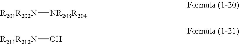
[R201R202N][NR203R204].[R211R212N]O
